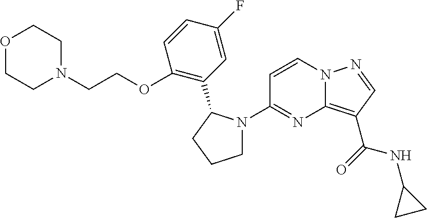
C1=CN2C(=C(C(NC3CC3)=O)C=N2)N=C1N1CCCC1C1=C(OCCN2CCOCC2)C=CC(F)=C1
